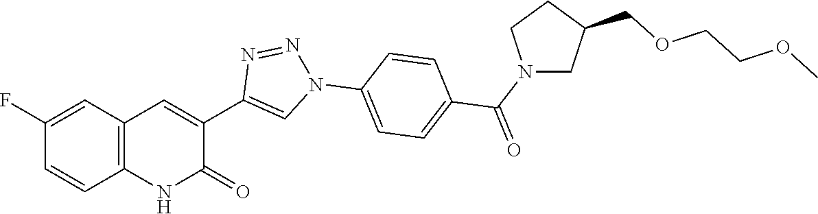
C12=C(C=C(F)C=C1)C=C(C1=CN(C3=CC=C(C(N4CC(COCCOC)CC4)=O)C=C3)N=N1)C(=O)N2
